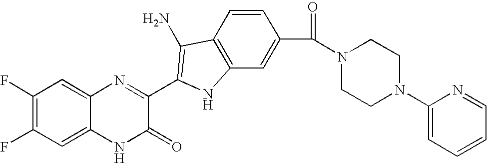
C1=C2C(=CC(F)=C1F)N=C(C1=C(N)C3=C(C=C(C(=O)N4CCN(C5=CC=CC=N5)CC4)C=C3)N1)C(=O)N2
